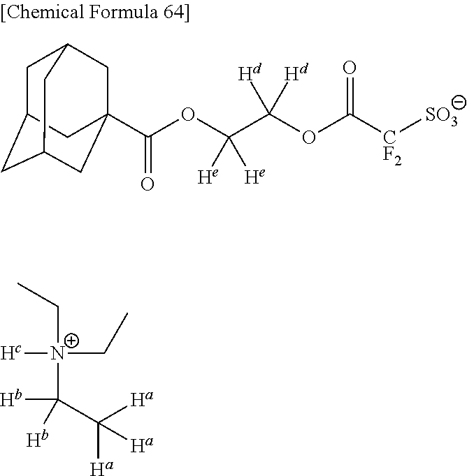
C1C2CC3CC(C(OC(C(OC([CF2][SO3])=O)([Hd])[Hd])([He])[He])=O)(CC1C3)C2.[Hc][N+](C([Hb])([Hb])C([Ha])([Ha])[Ha])(CC)CC
